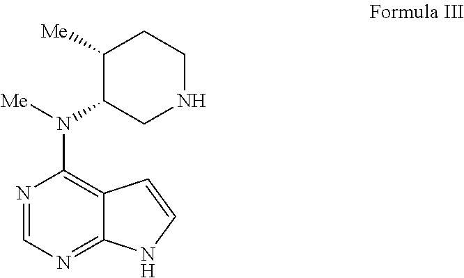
N1=CN=C2C(=C1N([Me])C1C([Me])CCNC1)C=CN2
